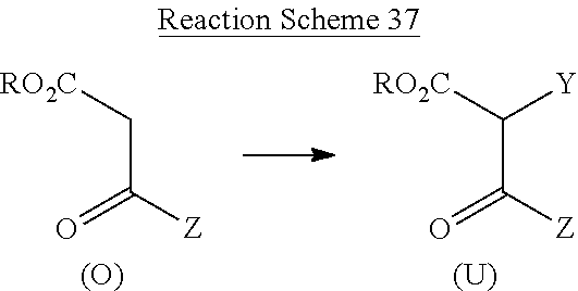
C(C([Z])=O)[RO2C].[(O)].C(C([Z])=O)([RO2C])[Y].[(U)]
